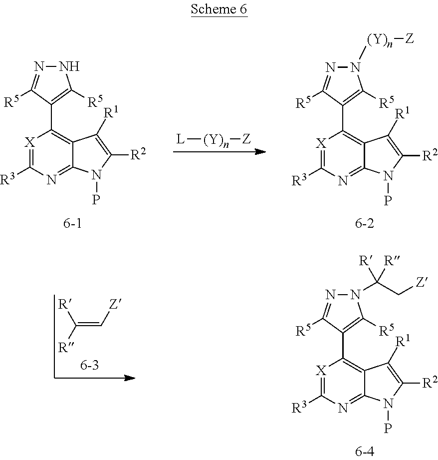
[X]1=C([R3])N=C2C(=C1C1=C([R5])NN=C1[R5])C([R1])=C([R2])N2P.[X]1=C([R3])N=C2C(=C1C1=C([R5])N([(Y)n][Z])N=C1[R5])C([R1])=C([R2])N2P.[L][(Y)n][Z].C(=C[Z])([R])[R].[X]1=C([R3])N=C2C(=C1C1=C([R5])N(C(C[Z])([R])[R])N=C1[R5])C([R1])=C([R2])N2P
